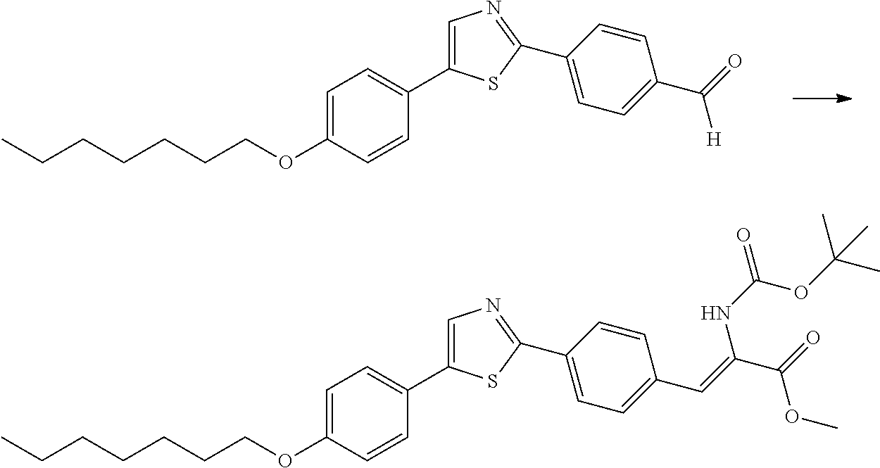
C(CCOC1=CC=C(C2=CN=C(C3=CC=C(C(=O)[H])C=C3)S2)C=C1)CCCC.C(CCOC1=CC=C(C2=CN=C(C3=CC=C(C=C(C(=O)OC)NC(=O)OC(C)(C)C)C=C3)S2)C=C1)CCCC
